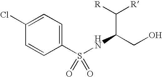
C1(S(NC(CO)C([R])[R])(=O)=O)=CC=C(Cl)C=C1
